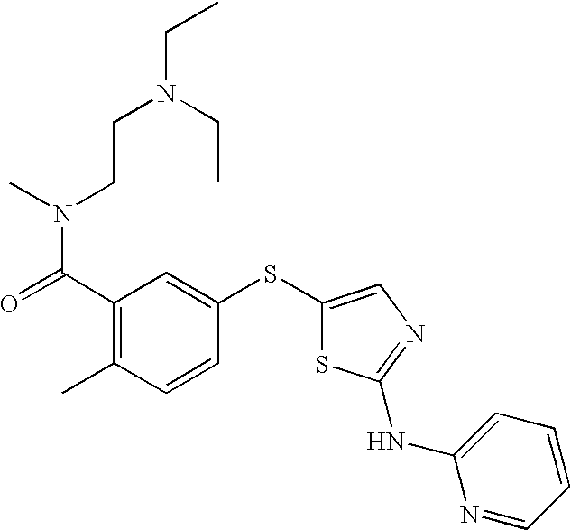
N(C(C1=C(C)C=CC(SC2=CN=C(NC3=CC=CC=N3)S2)=C1)=O)(C)CCN(CC)CC
